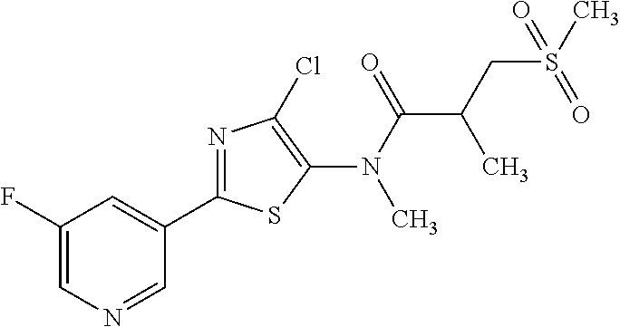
C1(F)=CN=CC(C2=NC(Cl)=C(N(C(=O)C(C)CS(=O)(C)=O)C)S2)=C1
